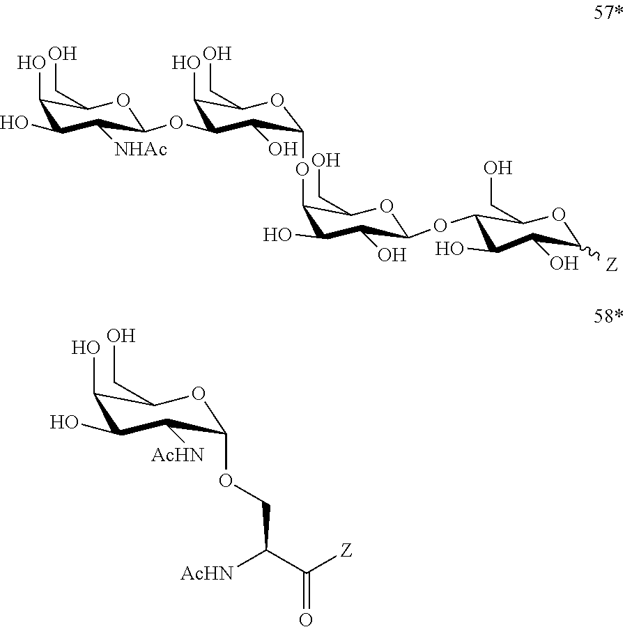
C1(O)C(O)C([AcHN])C(OCC(C([Z])=O)[AcHN])OC1CO.C1(O)C(O)C([NHAc])C(OC2C(O)C(CO)OC(OC3C(CO)OC(OC4C(O)C(O)C([Z])OC4CO)C(O)C3O)C2O)OC1CO
